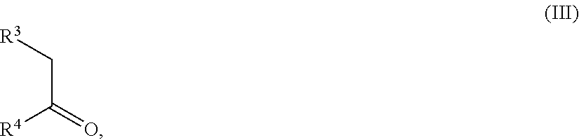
[R3]CC(=O)[R4]
